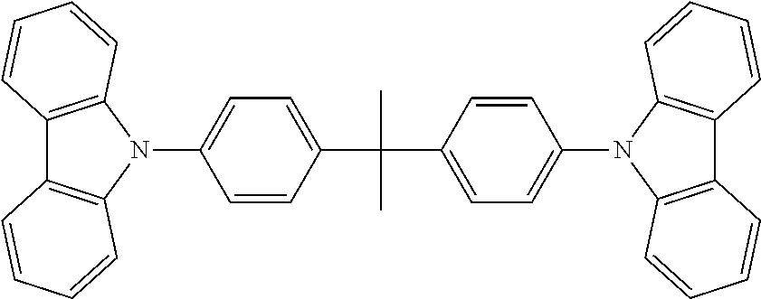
C12=C(N(C3=CC=C(C(C4=CC=C(N5C6=C(C7=C5C=CC=C7)C=CC=C6)C=C4)(C)C)C=C3)C3=C1C=CC=C3)C=CC=C2
